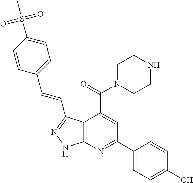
C1=C(S(C)(=O)=O)C=CC(C=CC2=NNC3=C2C(C(=O)N2CCNCC2)=CC(C2=CC=C(O)C=C2)=N3)=C1
